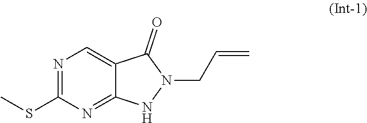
N1=C2C(=CN=C1SC)C(=O)N(CC=C)N2
